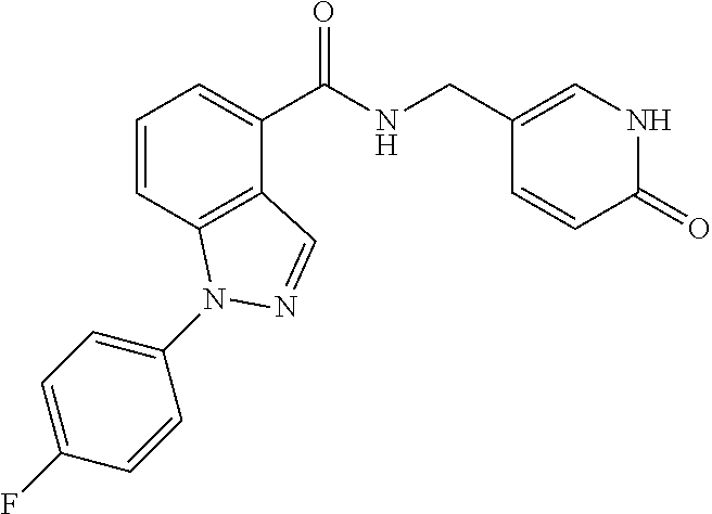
C1=CC2=C(C(C(NCC3=CNC(=O)C=C3)=O)=C1)C=NN2C1=CC=C(F)C=C1
